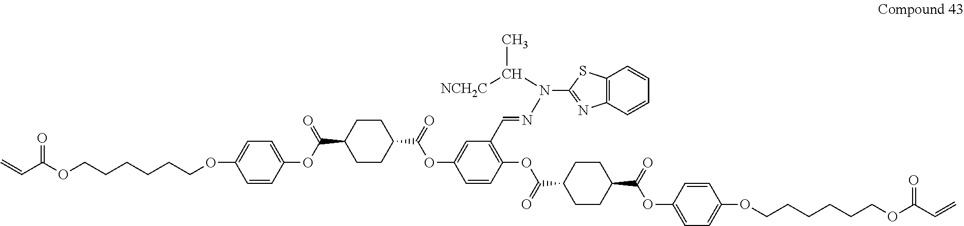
C1CC(C(=O)OC2=CC(C=NN(C3=NC4=C(S3)C=CC=C4)C([NCH2C])C)=C(OC(C3CCC(C(=O)OC4=CC=C(OCCCCCCOC(C=C)=O)C=C4)CC3)=O)C=C2)CCC1C(OC1=CC=C(OCCCCCCOC(C=C)=O)C=C1)=O
